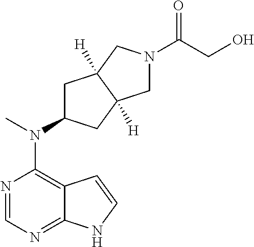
N1=CN=C2C(=C1N(C)C1CC3([H])C([H])(C1)CN(C(CO)=O)C3)C=CN2
